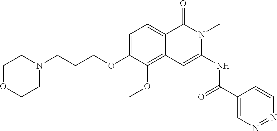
C1=C(OCCCN2CCOCC2)C(OC)=C2C(=C1)C(=O)N(C)C(NC(=O)C1=CN=NC=C1)=C2
